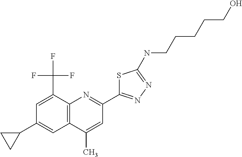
C1(C)=CC(C2=NN=C(NCCCCCO)S2)=NC2=C1C=C(C1CC1)C=C2C(F)(F)F
